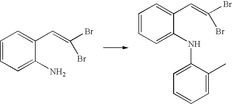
C1=CC=C(N)C(C=C(Br)Br)=C1.C1=CC=C(NC2=CC=CC=C2C)C(C=C(Br)Br)=C1
